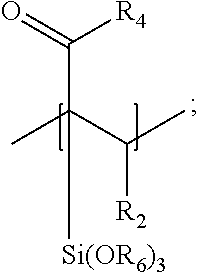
CC(C(C)[R2])(C(=O)[R4])[Si(OR6)3]
